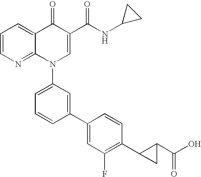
C1=CN=C2C(=C1)C(=O)C(C(NC1CC1)=O)=CN2C1=CC=CC(C2=CC(F)=C(C3CC3C(O)=O)C=C2)=C1
